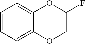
C1=CC=C2C(=C1)OC(F)CO2
